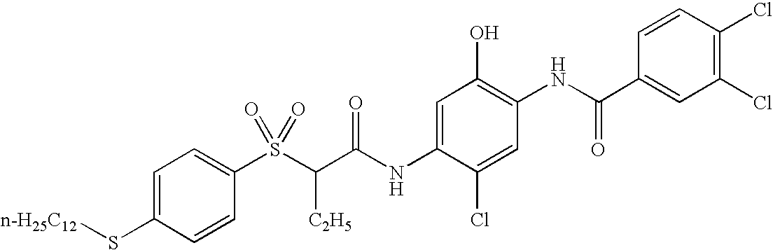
C1=C(S[n-H25C12])C=CC(S(C(C(NC2=CC(O)=C(NC(C3=CC(Cl)=C(Cl)C=C3)=O)C=C2Cl)=O)[C2H5])(=O)=O)=C1
